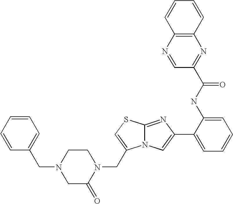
N12C(=NC(C3=CC=CC=C3NC(=O)C3=NC4=C(N=C3)C=CC=C4)=C1)SC=C2CN1CCN(CC2=CC=CC=C2)CC1=O
